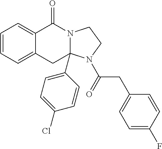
C1=CC=C2C(=C1)C(=O)N1C(C3=CC=C(Cl)C=C3)(C2)N(C(CC2=CC=C(F)C=C2)=O)CC1
